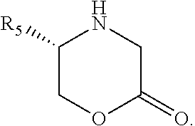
C1([R5])COC(=O)CN1
